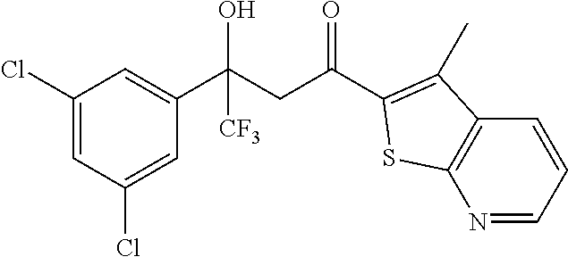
C1(Cl)=CC(Cl)=CC(C(CC(=O)C2=C(C)C3=C(N=CC=C3)S2)(O)[CF3])=C1
